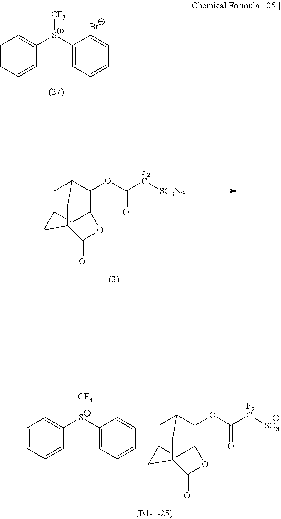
C1C2CC3C(OC(=O)[F2C][SO3Na])C1CC(C2)C(=O)O3.C1=CC=CC([S+](C2=CC=CC=C2)[CF3])=C1.[Br-].C1C2CC3C(OC(=O)[F2C][SO3])C1CC(C2)C(=O)O3.C1=CC=CC([S+](C2=CC=CC=C2)[CF3])=C1
